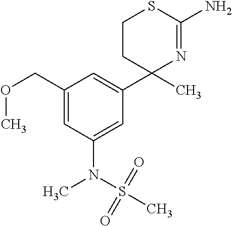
C1(COC)=CC(N(C)S(C)(=O)=O)=CC(C2(C)N=C(N)SCC2)=C1
